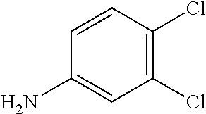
C1(Cl)=C(Cl)C=CC(N)=C1
